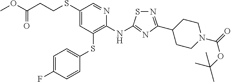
C1=C(F)C=CC(SC2=C(NC3=NC(C4CCN(C(=O)OC(C)(C)C)CC4)=NS3)N=CC(SCCC(OC)=O)=C2)=C1
